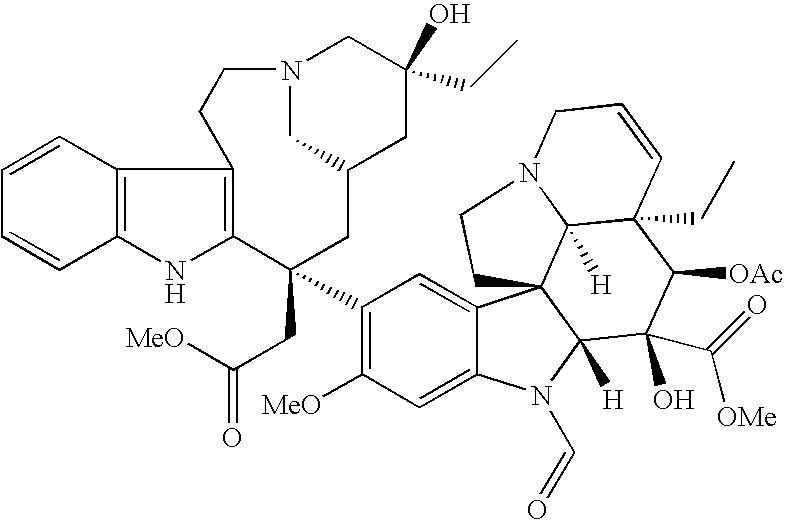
C12=C(NC3=C1CCN1CC(O)(CC)CC(CC3(CC([MeO])=O)C3=C([MeO])C=C4C(=C3)C35C([H])(N4C=O)C(C([OMe])=O)(O)C([OAc])C4(CC)C3([H])N(CC=C4)CC5)C1)C=CC=C2
